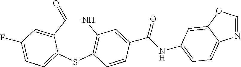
C1(=O)NC2=C(SC3=CC=C(F)C=C13)C=CC(C(NC1=CC=C3N=COC3=C1)=O)=C2
